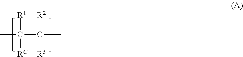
CC(C(C)([R2])[R3])([R1])[RC]
